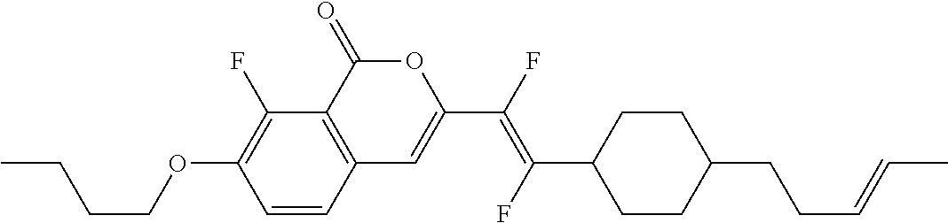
C1=CC2=C(C(F)=C1OCCCC)C(=O)OC(C(F)=C(C1CCC(CCC=CC)CC1)F)=C2
